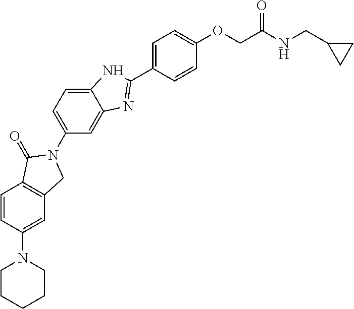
C1=CC(N2CCCCC2)=CC2=C1C(=O)N(C1=CC=C3C(=C1)N=C(C1=CC=C(OCC(NCC4CC4)=O)C=C1)N3)C2
